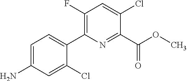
N1=C(C(OC)=O)C(Cl)=CC(F)=C1C1=CC=C(N)C=C1Cl
